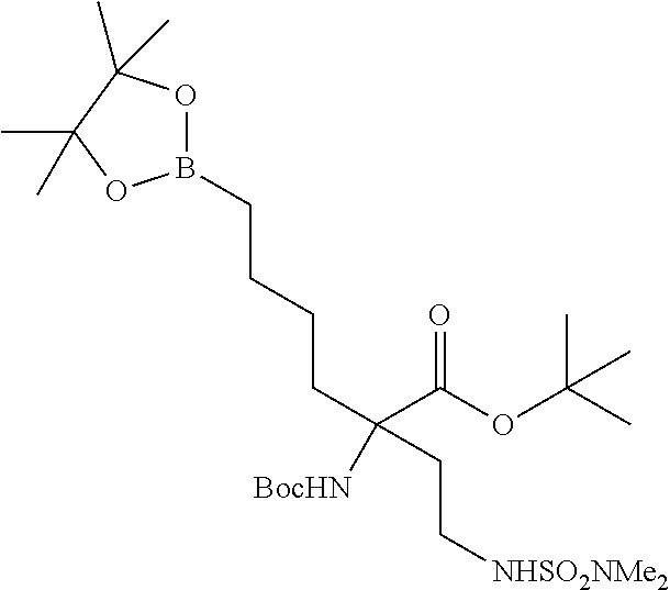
B1(CCCCC(C(OC(C)(C)C)=O)(CC[NHSO2NMe2])[BocHN])OC(C)(C)C(C)(C)O1
